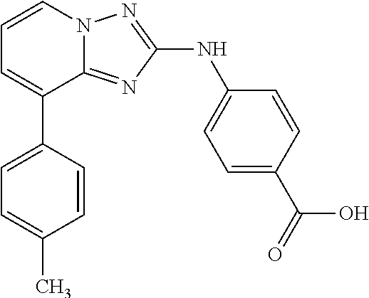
C1=CN2C(=NC(NC3=CC=C(C(=O)O)C=C3)=N2)C(C2=CC=C(C)C=C2)=C1
